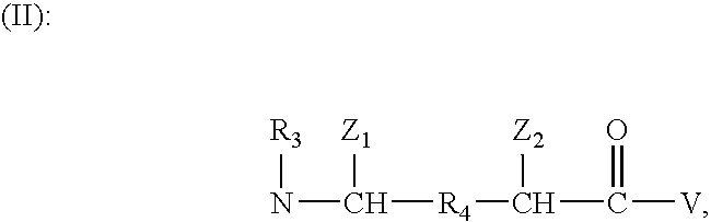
C([R4]C(C([V])=O)[Z2])(N[R3])[Z1]
